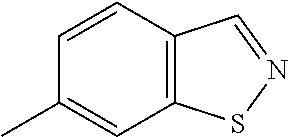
C1=CC2=C(C=C1C)SN=C2
